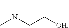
CN(CC[OH])C
